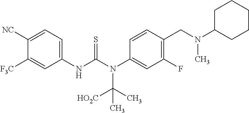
C1([NC])=CC=C(NC(N(C2=CC(F)=C(CN(C3CCCCC3)C)C=C2)C([HO2C])(C)C)=S)C=C1[F3C]
